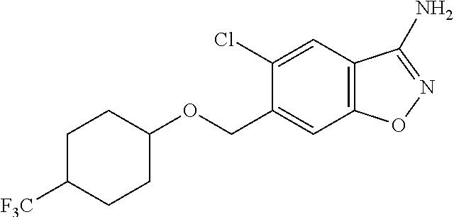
O(CC1=CC2=C(C=C1Cl)C(N)=NO2)C1CCC([F3C])CC1
